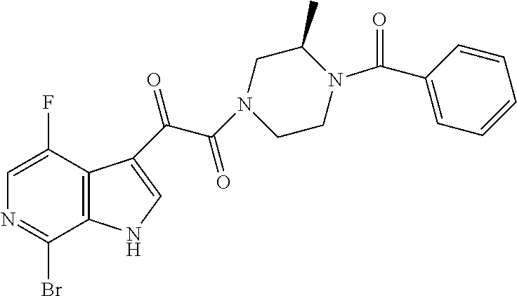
C1(F)=CN=C(Br)C2=C1C(C(C(N1CCN(C(C3=CC=CC=C3)=O)C(C)C1)=O)=O)=CN2
